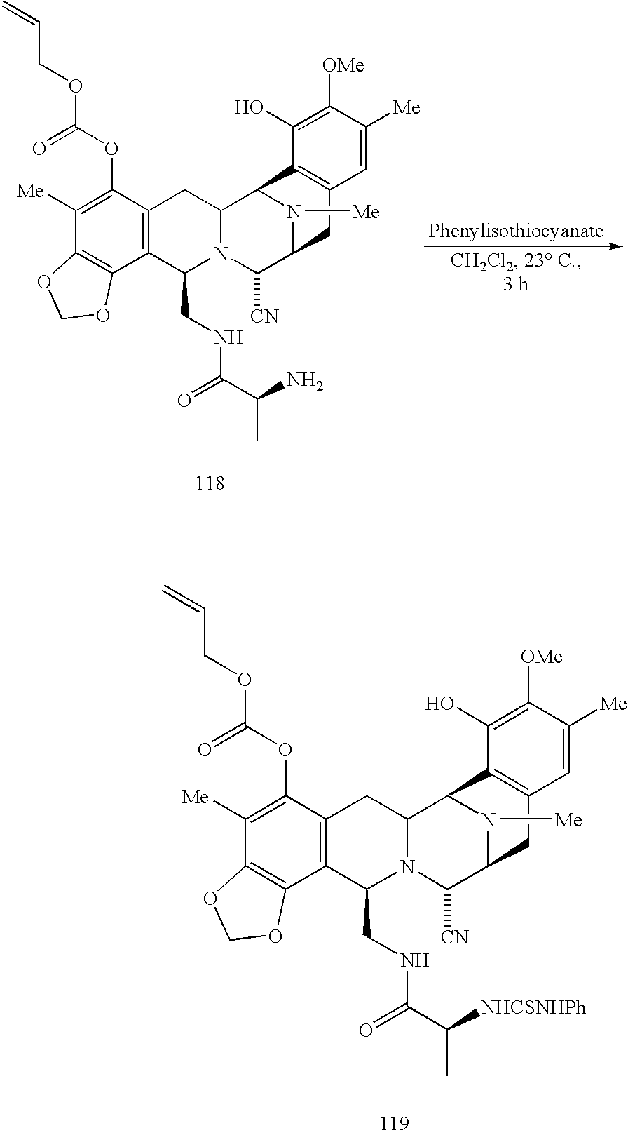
C1([Me])=C(OC(OCC=C)=O)C2=C(C3=C1OCO3)C(CNC(C([NHCSNHPh])C)=O)N1C(C2)C2N([Me])C(C1[CN])CC1=C2C(O)=C([OMe])C([Me])=C1.C1([Me])=C(OC(OCC=C)=O)C2=C(C3=C1OCO3)C(CNC(C(N)C)=O)N1C(C2)C2N([Me])C(C1[CN])CC1=C2C(O)=C([OMe])C([Me])=C1
